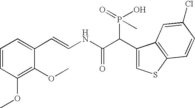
C1=CC(OC)=C(OC)C(C=CNC(C(C2=CSC3=C2C=C(Cl)C=C3)P(O)(C)=O)=O)=C1
